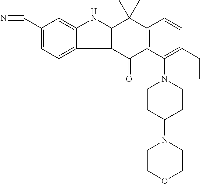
C12=C(C(N3CCC(N4CCOCC4)CC3)=C(CC)C=C1)C(=O)C1=C(C2(C)C)NC2=CC(C#N)=CC=C12
